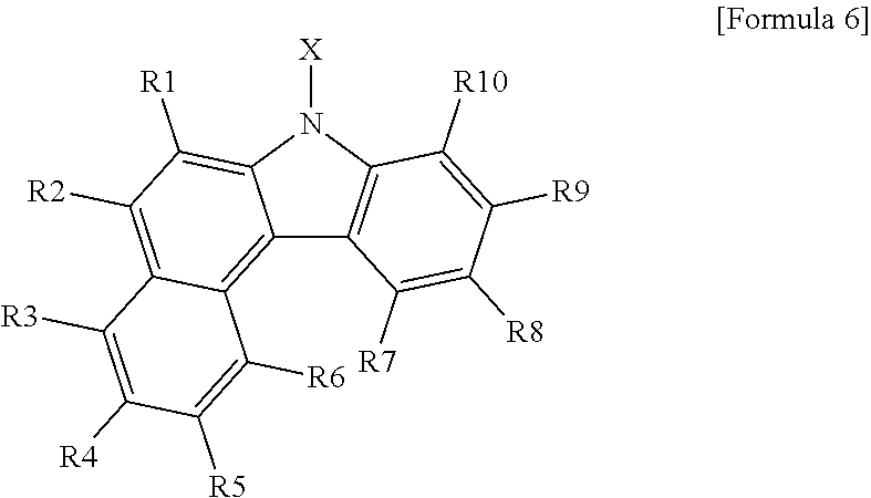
C12=C3C(=C([R2])C([R1])=C1N([X])C1=C2C([R7])=C([R8])C([R9])=C1[R10])C([R3])=C([R4])C([R5])=C3[R6]
